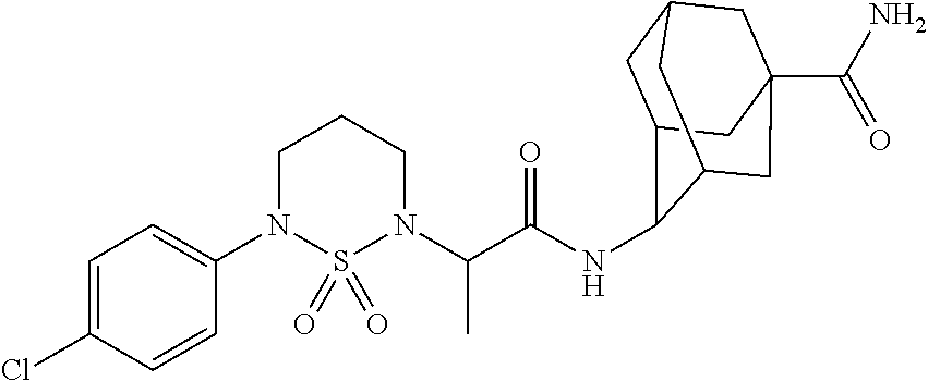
C1(N2CCCN(C(C(=O)NC3C4CC5CC(C(N)=O)(CC3C5)C4)C)S2(=O)=O)=CC=C(Cl)C=C1
